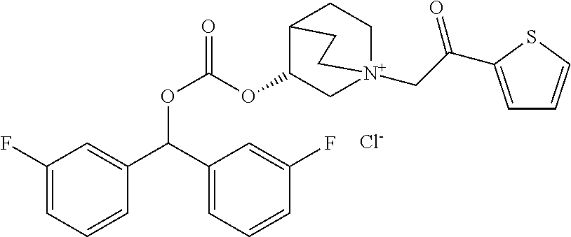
C(OC1C[N+]2(CC(=O)C3=CC=CS3)CCC1CC2)(OC(C1=CC(F)=CC=C1)C1=CC=CC(F)=C1)=O.[Cl-]
